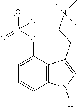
C1=C(OP([-O])(=O)O)C2=C(C=C1)N([H])C=C2CC[N+](C)(C)C
